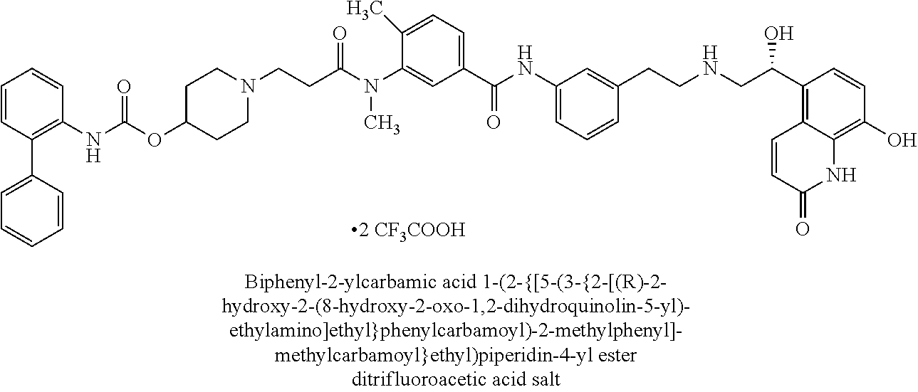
N(C)(C(CCN1CCC(OC(NC2=C(C3=CC=CC=C3)C=CC=C2)=O)CC1)=O)C1=CC(C(=O)NC2=CC=CC(CCNCC(C3=C4C=CC(=O)NC4=C(O)C=C3)O)=C2)=CC=C1C
